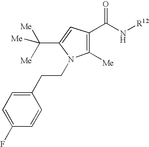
C1=C(F)C=CC(CCN2C([Me])=C(C(N[R12])=O)C=C2C([Me])([Me])[Me])=C1
